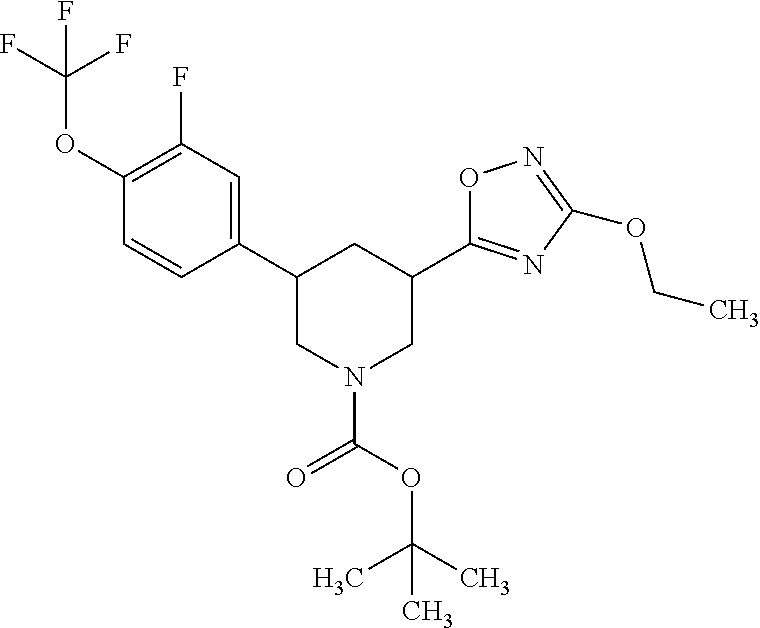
C1(OC(F)(F)F)=C(F)C=C(C2CN(C(=O)OC(C)(C)C)CC(C3=NC(OCC)=NO3)C2)C=C1
